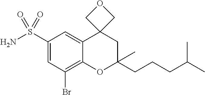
C1(S(N)(=O)=O)=CC(Br)=C2C(=C1)C1(CC(CCCC(C)C)(C)O2)COC1
